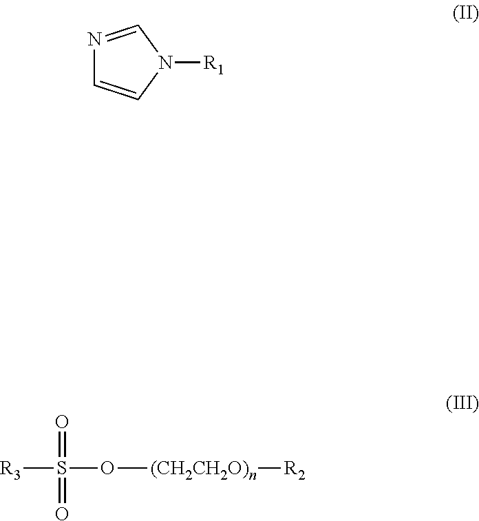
O([(CH2CH2O)n][R2])S([R3])(=O)=O.N1=CN([R1])C=C1
